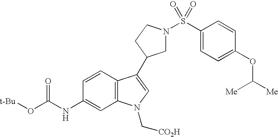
C1N(S(C2=CC=C(OC([Me])[Me])C=C2)(=O)=O)CCC1C1=CN(C[CO2H])C2=C1C=CC(NC(O[t-Bu])=O)=C2
